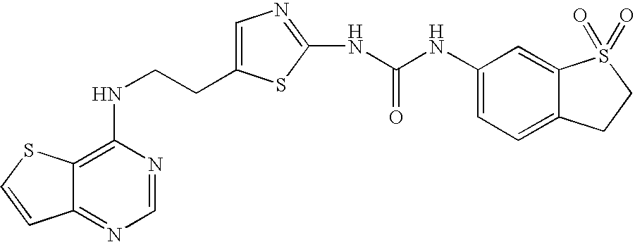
C(CNC1=C2C(=NC=N1)C=CS2)C1=CN=C(NC(=O)NC2=CC=C3C(=C2)S(=O)(=O)CC3)S1
